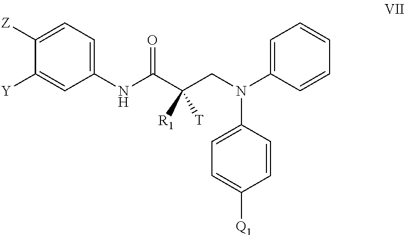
C1([Y])=CC(NC(C(CN(C2=CC=CC=C2)C2=CC=C([Q1])C=C2)([R1])[T])=O)=CC=C1[Z]
